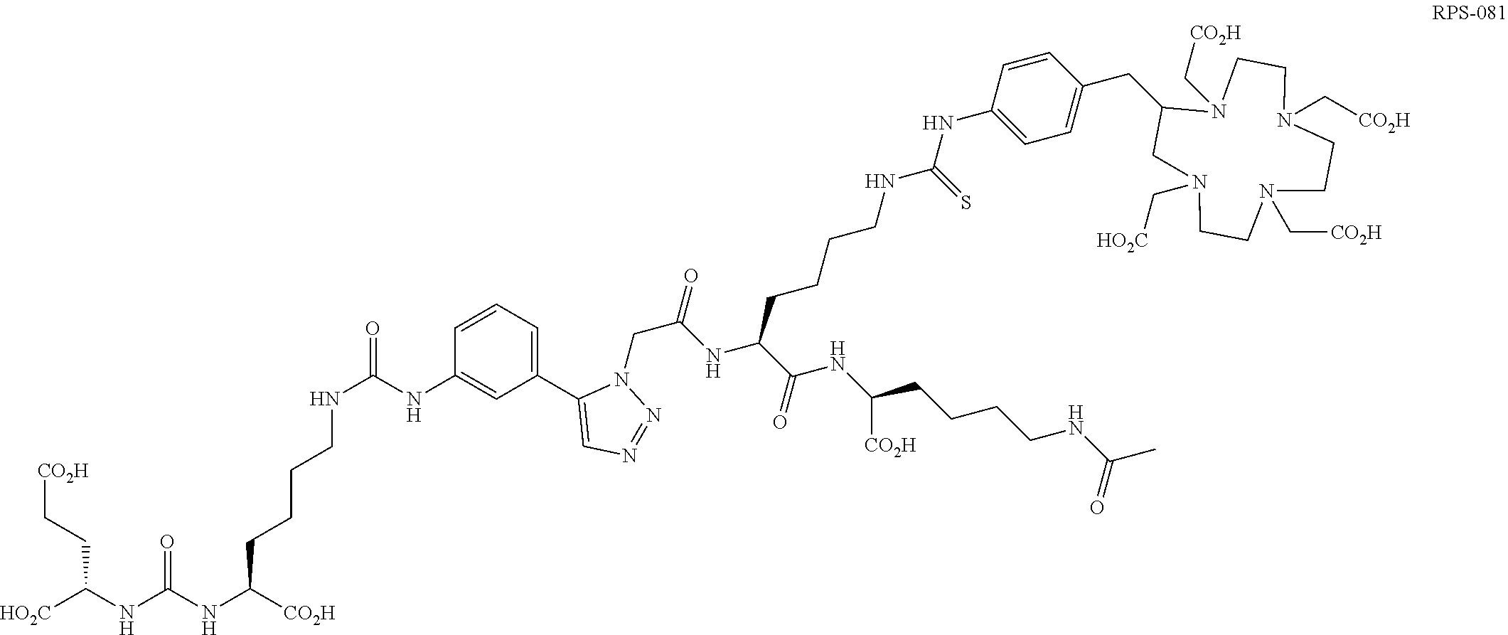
[HO2C]C(NC(NC([CO2H])CCCCNC(NC1=CC(C2=CN=NN2CC(NC(C(NC([CO2H])CCCCNC(C)=O)=O)CCCCNC(NC2=CC=C(CC3N(C[CO2H])CCN(C[CO2H])CCN(C[CO2H])CCN(C[HO2C])C3)C=C2)=S)=O)=CC=C1)=O)=O)CC[CO2H]
